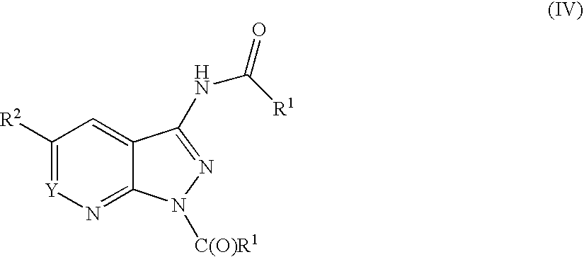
C1([R2])=[Y]N=C2C(=C1)C(NC(=O)[R1])=NN2[C(O)R1]
